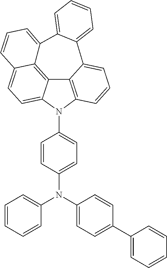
C1=C2C3=C4C5=C(N(C6=CC=C(N(C7=CC=CC=C7)C7=CC=C(C8=CC=CC=C8)C=C7)C=C6)C4=CC=C3C=C1)C=CC=C5C1=CC=CC=C12
